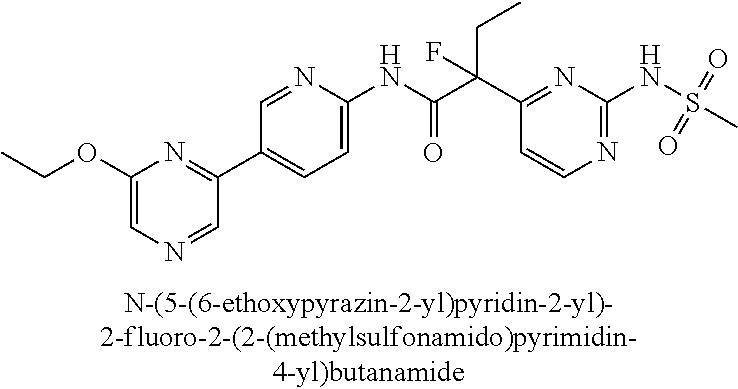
C1(NC(=O)C(C2=NC(NS(C)(=O)=O)=NC=C2)(CC)F)=CC=C(C2=NC(OCC)=CN=C2)C=N1
